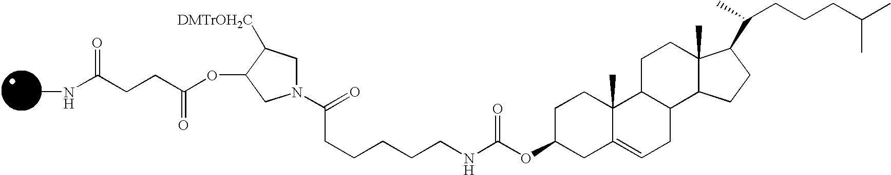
N1(C(CCCCCNC(OC2CC3=CCC4C(C3(C)CC2)CCC2(C)C4CCC2C(CCCC(C)C)C)=O)=O)CC([DMTrOH2C])C(OC(CCC(NC)=O)=O)C1
